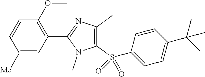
C1(S(C2=CC=C(C(C)(C)C)C=C2)(=O)=O)=C(C)N=C(C2=C(OC)C=CC([Me])=C2)N1C
